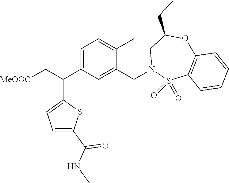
C1(C(C[MeOOC])C2=CC=C(C(NC)=O)S2)=CC=C(C)C(CN2S(=O)(=O)C3=C(OC(CC)C2)C=CC=C3)=C1
